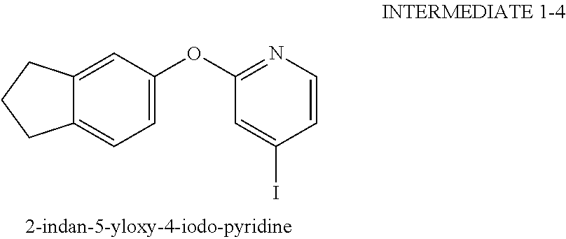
C1=C2C(=CC=C1OC1=NC=CC(I)=C1)CCC2
